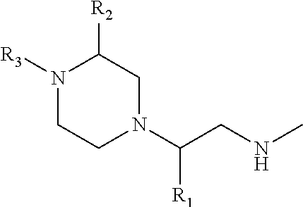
N1([R3])CCN(C(CNC)[R1])CC1[R2]
